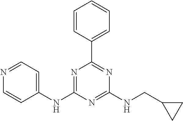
N1=C(NC2=CC=NC=C2)N=C(NCC2CC2)N=C1C1=CC=CC=C1
